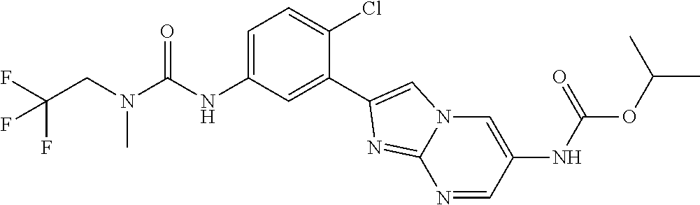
FC(CN(C(NC1=CC=C(Cl)C(C2=CN3C=C(NC(OC(C)C)=O)C=NC3=N2)=C1)=O)C)(F)F
